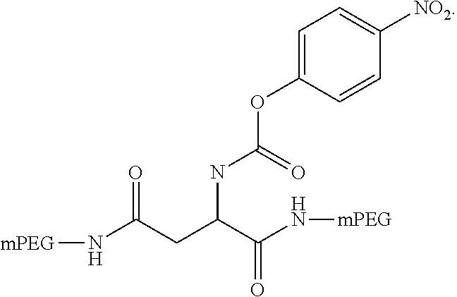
C1=C(OC(NC(C(N[mPEG])=O)CC(N[mPEG])=O)=O)C=CC([NO2])=C1
